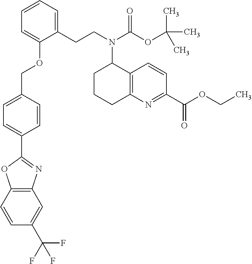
C1=CC2=C(C=C1C(F)(F)F)N=C(C1=CC=C(COC3=CC=CC=C3CCN(C(OC(C)(C)C)=O)C3CCCC4=C3C=CC(C(OCC)=O)=N4)C=C1)O2
